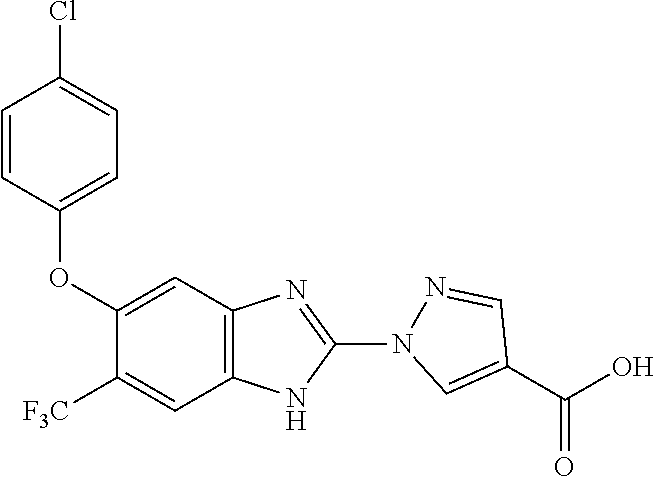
O(C1=CC2=C(C=C1[F3C])NC(N1N=CC(C(=O)O)=C1)=N2)C1=CC=C(Cl)C=C1
